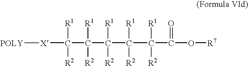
C([X][POLY])([R1])([R2])C([R1])([R2])C([R1])([R2])C([R1])([R2])CC(C(O[R7])=O)([R1])[R2]
